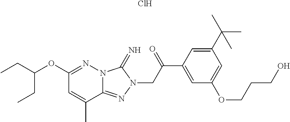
C1(OC(CC)CC)=NN2C(=NN(CC(C3=CC(OCCCO)=CC(C(C)(C)C)=C3)=O)C2=N)C(C)=C1.Cl
